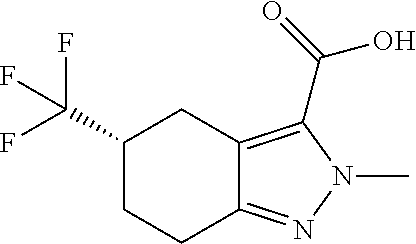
C1(C(F)(F)F)CCC2=NN(C)C(C(=O)O)=C2C1
